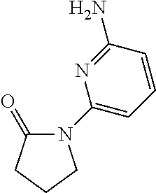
N1(C2=CC=CC(N)=N2)C(=O)CCC1
